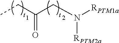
CCC(CN([RPTM1a])[RPTM2a])=O
